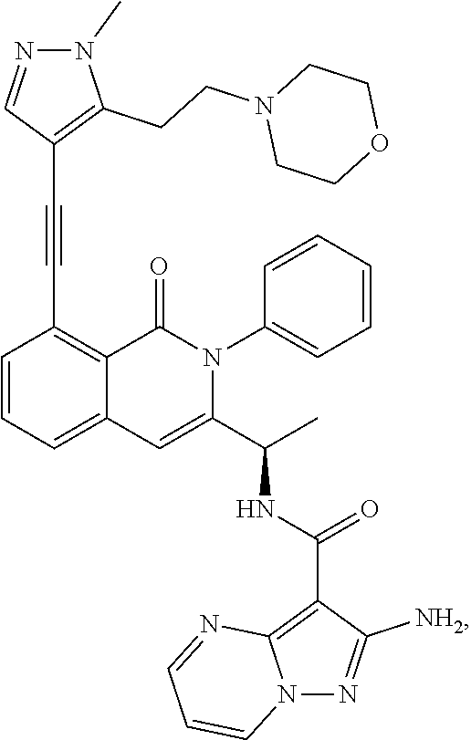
C1=CC=C2C(=C1C#CC1=C(CCN3CCOCC3)N(C)N=C1)C(=O)N(C1=CC=CC=C1)C(C(C)NC(C1=C3N(N=C1[NH2])C=CC=N3)=O)=C2
